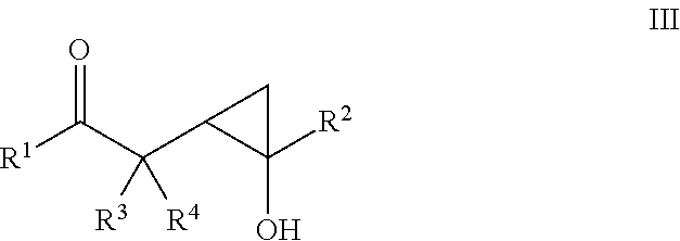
[R1]C(C(C1C([R2])(O)C1)([R3])[R4])=O
